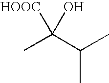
CC(C(C)C)([HOOC])O
